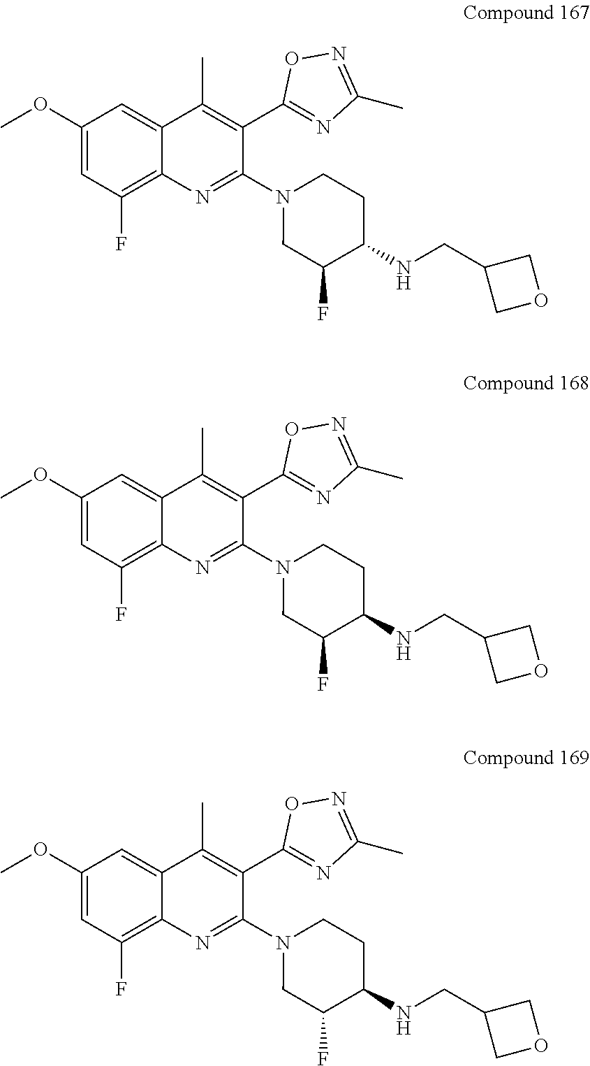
C12=C(F)C=C(OC)C=C1C(C)=C(C1=NC(C)=NO1)C(N1CC(F)C(NCC3COC3)CC1)=N2.C12=C(F)C=C(OC)C=C1C(C)=C(C1=NC(C)=NO1)C(N1CC(F)C(NCC3COC3)CC1)=N2.C12=C(F)C=C(OC)C=C1C(C)=C(C1=NC(C)=NO1)C(N1CC(F)C(NCC3COC3)CC1)=N2
